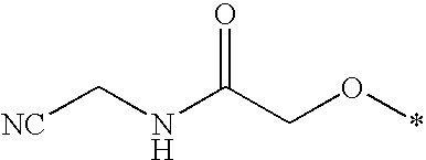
[NC]CNC(CO*)=O
